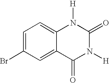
C1=C(Br)C=C2C(=C1)N([H])C(=O)N([H])C2=O
